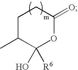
C1C(C)C(O)([R6])OC(=O)C1
